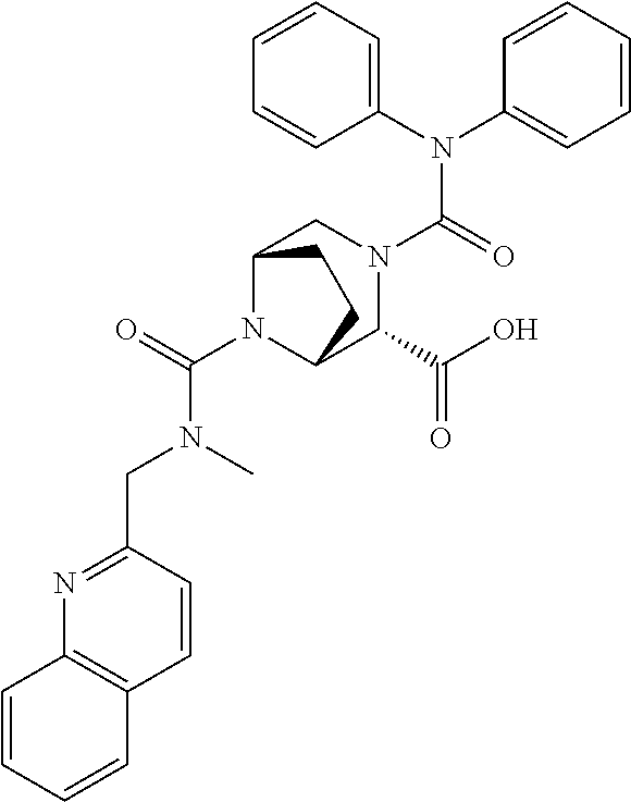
C(N1C2C(C(O)=O)N(C(N(C3=CC=CC=C3)C3=CC=CC=C3)=O)CC1CC2)(=O)N(CC1=NC2=C(C=C1)C=CC=C2)C
